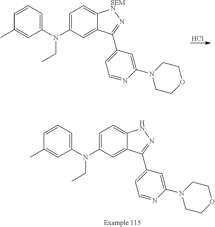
Cl.C1(N(C2=CC=C3C(=C2)C(C2=CC=NC(N4CCOCC4)=C2)=N[SEMN]3)CC)=CC=CC(C)=C1.C1(N(C2=CC=C3C(=C2)C(C2=CC=NC(N4CCOCC4)=C2)=NN3)CC)=CC=CC(C)=C1
